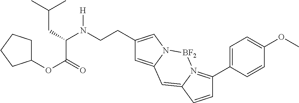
C1=C2N(C=C1CCN([H])C(C(=O)OC1CCCC1)CC(C)C)[BF2]N1=C(C3=CC=C(OC)C=C3)C=CC1=C2
